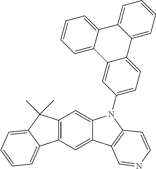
C12=C(C=C3C(=C1)N(C1=CC=C4C(=C1)C1=CC=CC=C1C1=CC=CC=C41)C1=C3C=NC=C1)C1=CC=CC=C1C2(C)C
